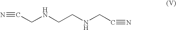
C(CNCCNCC#N)#N
